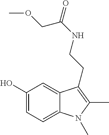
C1(O)=CC=C2C(=C1)C(CCNC(=O)COC)=C(C)N2C
